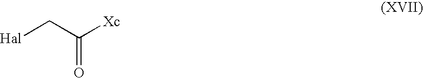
[Hal]CC([Xc])=O
